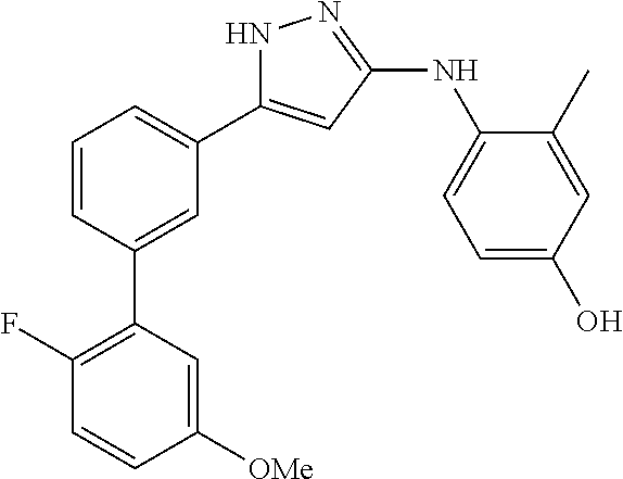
C1=CC(C2=C(F)C=CC([OMe])=C2)=CC(C2=CC(NC3=CC=C(O)C=C3C)=NN2)=C1
